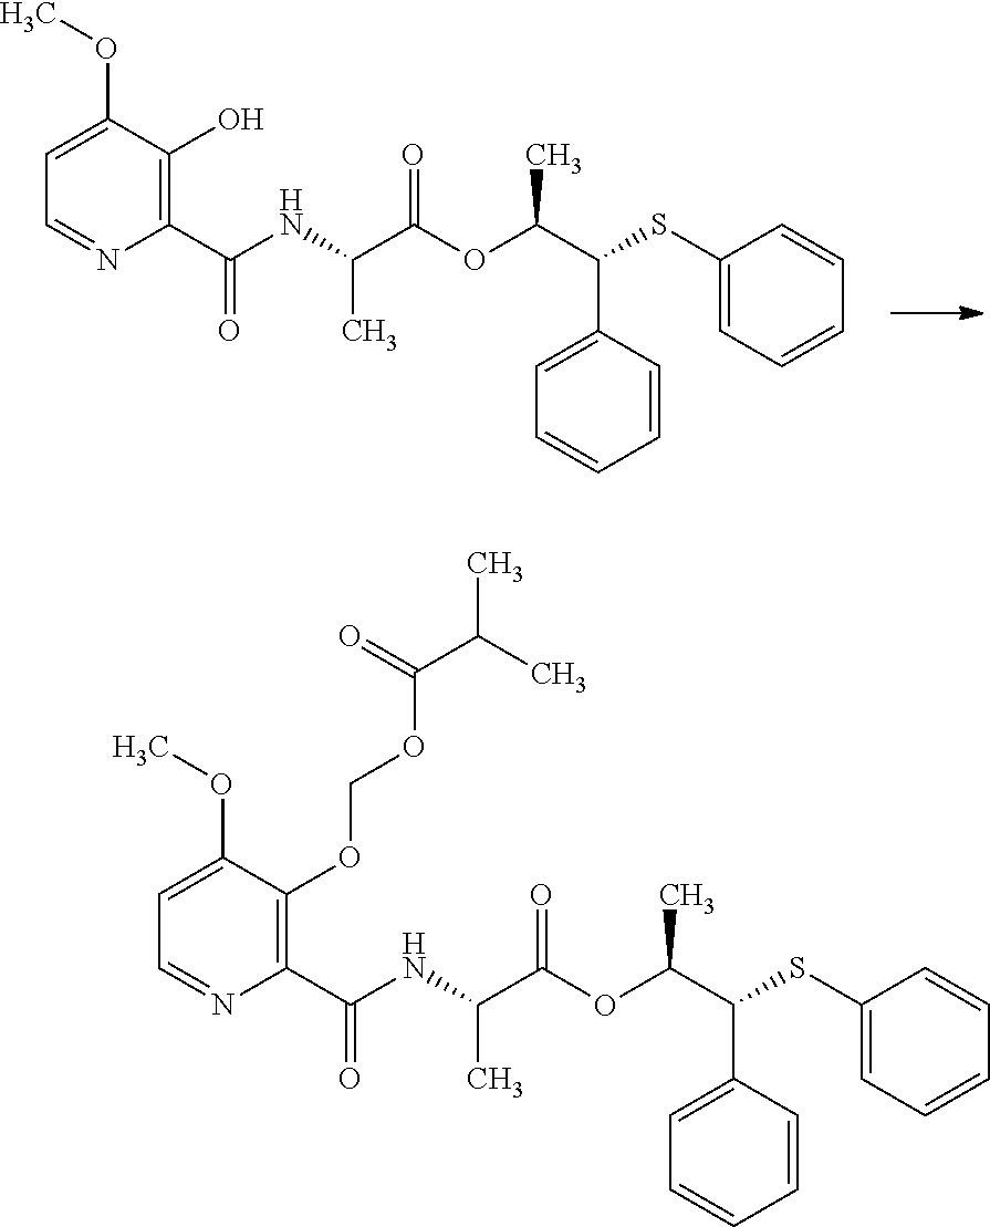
C(C(NC(C1=C(OCOC(C(C)C)=O)C(OC)=CC=N1)=O)C)(=O)OC(C(SC1=CC=CC=C1)C1=CC=CC=C1)C.C(C(NC(C1=C(O)C(OC)=CC=N1)=O)C)(=O)OC(C(SC1=CC=CC=C1)C1=CC=CC=C1)C
